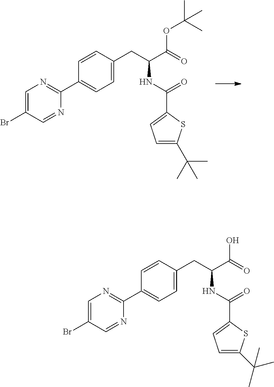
C1=C(Br)C=NC(C2=CC=C(CC(C(=O)OC(C)(C)C)NC(=O)C3=CC=C(C(C)(C)C)S3)C=C2)=N1.C1=C(Br)C=NC(C2=CC=C(CC(C(=O)O)NC(=O)C3=CC=C(C(C)(C)C)S3)C=C2)=N1
